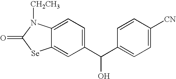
C12=CC(C(C3=CC=C([CN])C=C3)O)=CC=C1N([CH2CH3])C(=O)[Se]2
